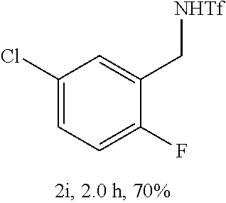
C1=C(F)C(C[NHTf])=CC(Cl)=C1
